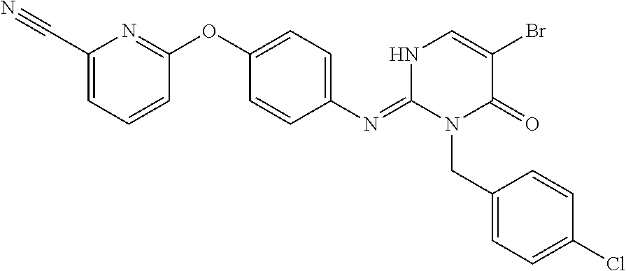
C1(C#N)=CC=CC(OC2=CC=C(N=C3N(CC4=CC=C(Cl)C=C4)C(=O)C(Br)=CN3)C=C2)=N1
